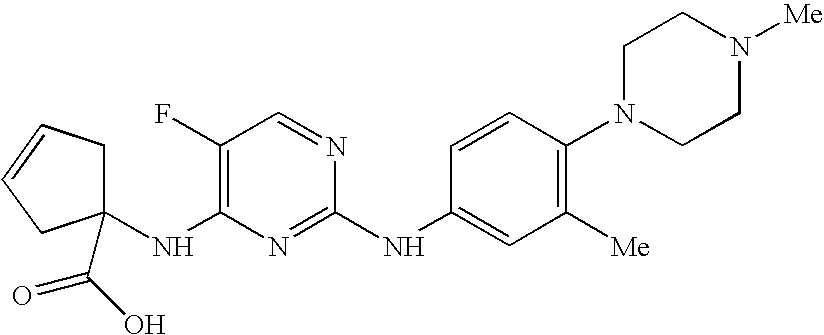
C1(NC2=CC([Me])=C(N3CCN([Me])CC3)C=C2)=NC(NC2(C(O)=O)CC=CC2)=C(F)C=N1
